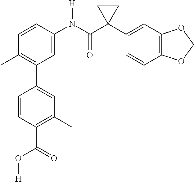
C1=C(N(C(C2(C3=CC4=C(C=C3)OCO4)CC2)=O)[H])C=CC(C)=C1C1=CC(C)=C(C(=O)O[H])C=C1
